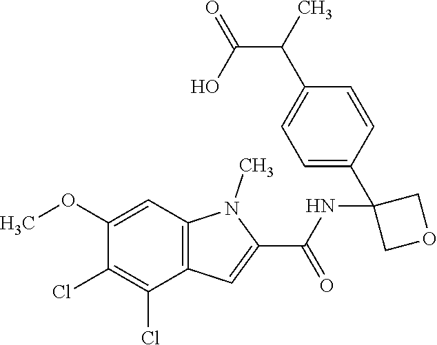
C1=C(C2(NC(C3=CC4=C(N3C)C=C(OC)C(Cl)=C4Cl)=O)COC2)C=CC(C(C)C(O)=O)=C1
